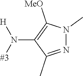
C1(N([#3])[H])=C([MeO])N(C)N=C1C
